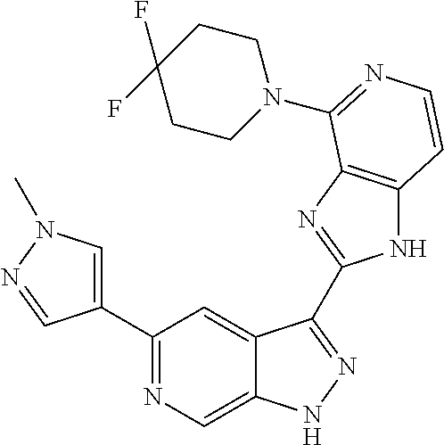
C1(C2=CN(C)N=C2)=NC=C2C(=C1)C(C1=NC3=C(N1)C=CN=C3N1CCC(F)(F)CC1)=NN2
